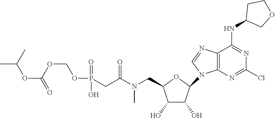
O1C(CN(C(CP(=O)(O)OCOC(=O)OC(C)C)=O)C)C(O)C(O)C1N1C=NC2=C1N=C(Cl)N=C2NC1COCC1
